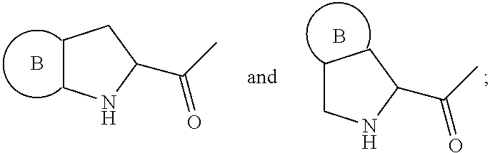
C1CNC(C(C)=O)C1.B.C1CNC(C(C)=O)C1.B
